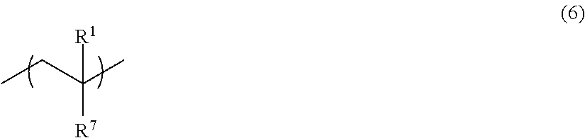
CCC(C)([R1])[R7]
